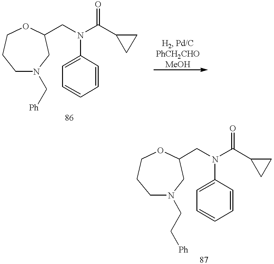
C1N(C[Ph])CC(CN(C2=CC=CC=C2)C(C2CC2)=O)OCC1.C1N(CC[Ph])CC(CN(C2=CC=CC=C2)C(C2CC2)=O)OCC1
